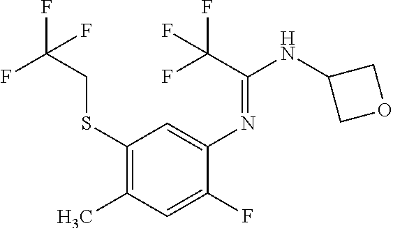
C1(SCC(F)(F)F)=C(C)C=C(F)C(N=C(NC2COC2)C(F)(F)F)=C1
